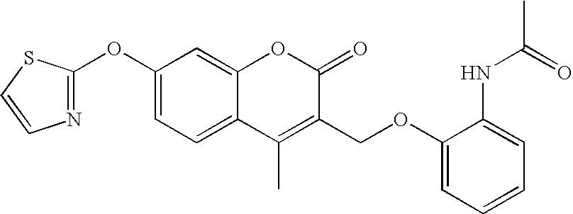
C1(OC2=NC=CS2)=CC=C2C(=C1)OC(=O)C(COC1=CC=CC=C1NC(C)=O)=C2C
